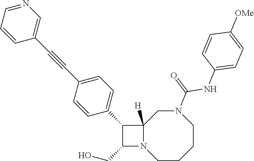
C1CCCN(C(=O)NC2=CC=C([OMe])C=C2)CC2([H])N1C(CO)C2C1=CC=C(C#CC2=CN=CC=C2)C=C1
